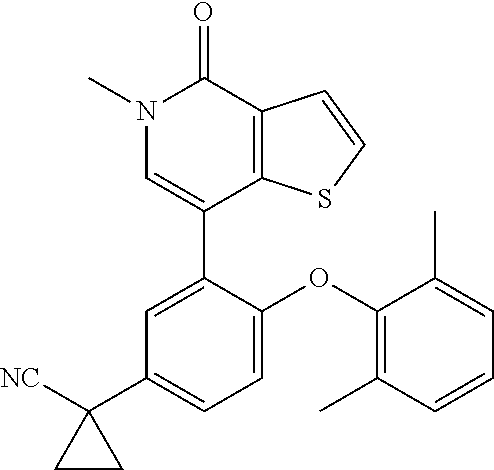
C1=CSC2=C1C(=O)N(C)C=C2C1=CC(C2([NC])CC2)=CC=C1OC1=C(C)C=CC=C1C
